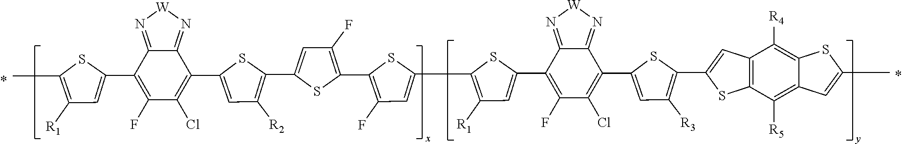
C1(C2=C(F)C(Cl)=C(C3=CC([R2])=C(C4=CC(F)=C(C5=C(F)C=C(C6=C([R1])C=C(C7=C(F)C(Cl)=C(C8=CC([R3])=C(C9=CC%10=C(C([R5])=C%11C(=C%10[R4])SC(C)=C%11)S9)S8)C8=N[W]N=C78)S6)S5)S4)S3)C3=N[W]N=C23)=CC([R1])=C(C)S1
